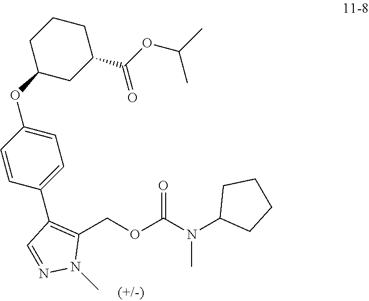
C1(COC(N(C2CCCC2)C)=O)=C(C2=CC=C(OC3CC(C(OC(C)C)=O)CCC3)C=C2)C=NN1C
